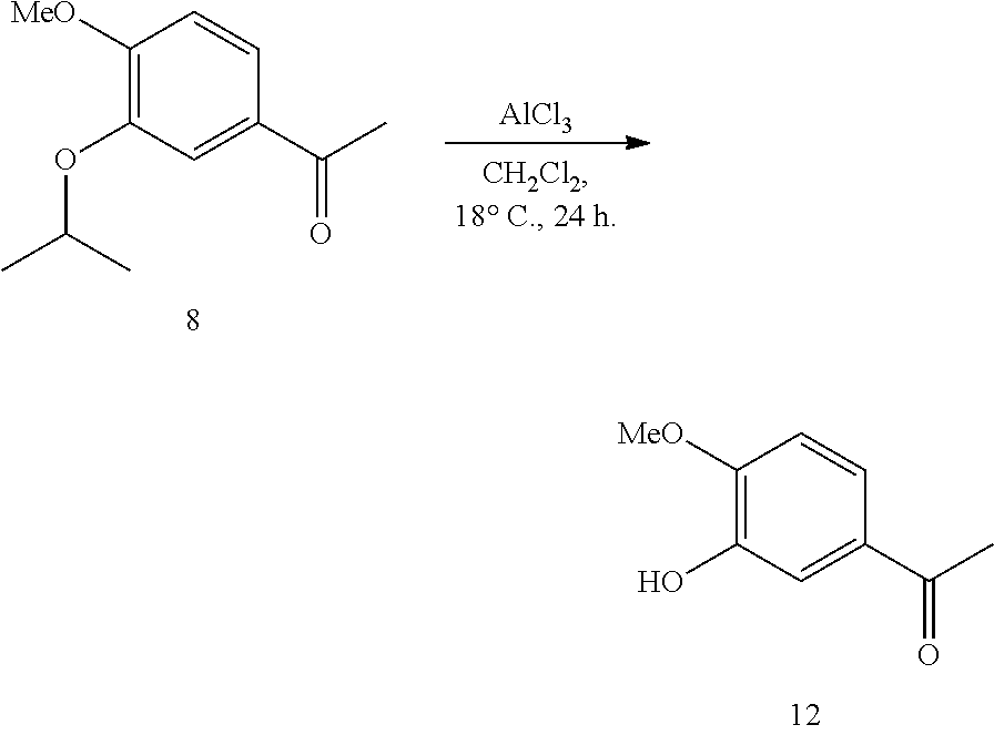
C1([MeO])=C(O)C=C(C(C)=O)C=C1.C1([MeO])=C(OC(C)C)C=C(C(C)=O)C=C1.[AlCl3]
